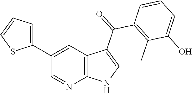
C1(C2=CC=CS2)=CC2=C(N=C1)NC=C2C(C1=C(C)C(O)=CC=C1)=O
